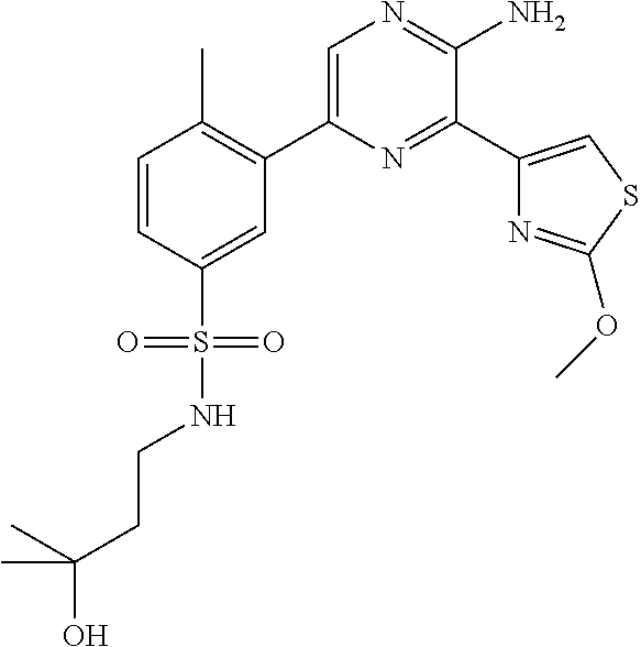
C1(C2=C(C)C=CC(S(=O)(=O)NCCC(O)(C)C)=C2)=CN=C(N)C(C2=CSC(OC)=N2)=N1
